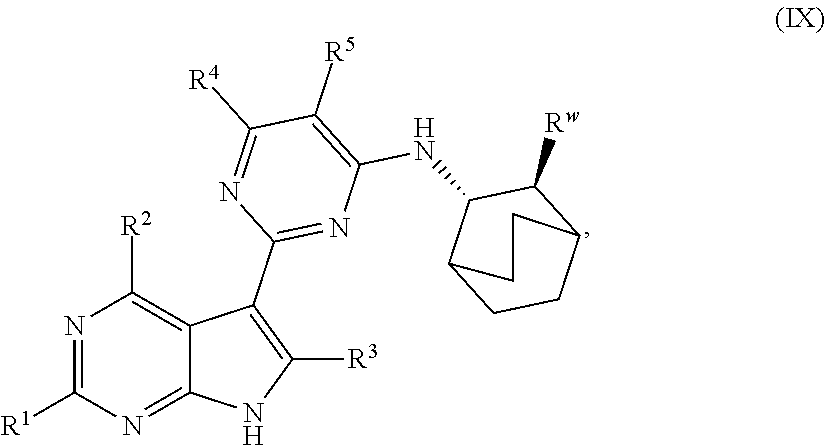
N1=C([R1])N=C2C(=C1[R2])C(C1=NC(NC3C4CCC(C3[Rw])CC4)=C([R5])C([R4])=N1)=C([R3])N2
